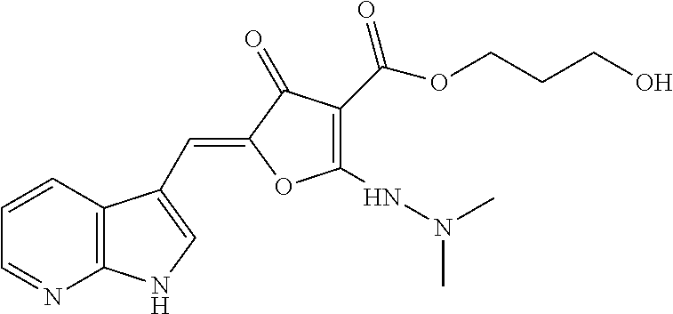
C1=CC2=C(N=C1)NC=C2C=C1C(=O)C(C(OCCCO)=O)=C(NN(C)C)O1
